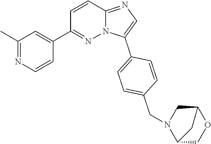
C1=C(C2=CC=C(CN3C4COC(C3)C4)C=C2)N2C(=N1)C=CC(C1=CC(C)=NC=C1)=N2
